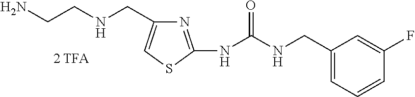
NCCNCC1=CSC(NC(NCC2=CC=CC(F)=C2)=O)=N1
